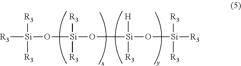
[R3][Si](O[Si](O[Si](O[Si]([R3])([R3])[R3])([H])[R3])([R3])[R3])([R3])[R3]
